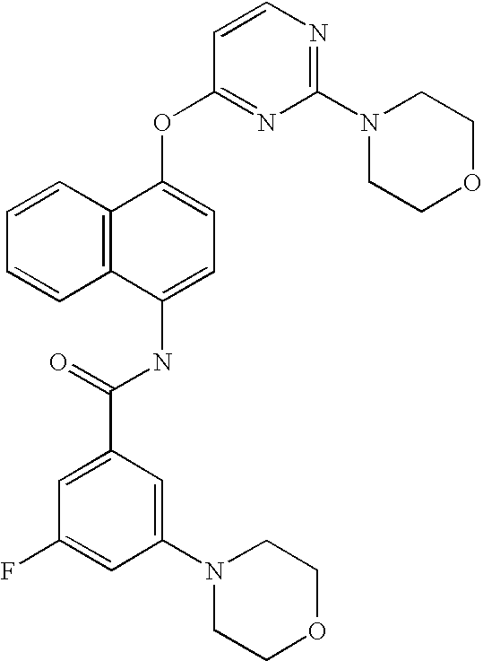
C1=CC2=C(C=C1)C(NC(C1=CC(F)=CC(N3CCOCC3)=C1)=O)=CC=C2OC1=NC(N2CCOCC2)=NC=C1
